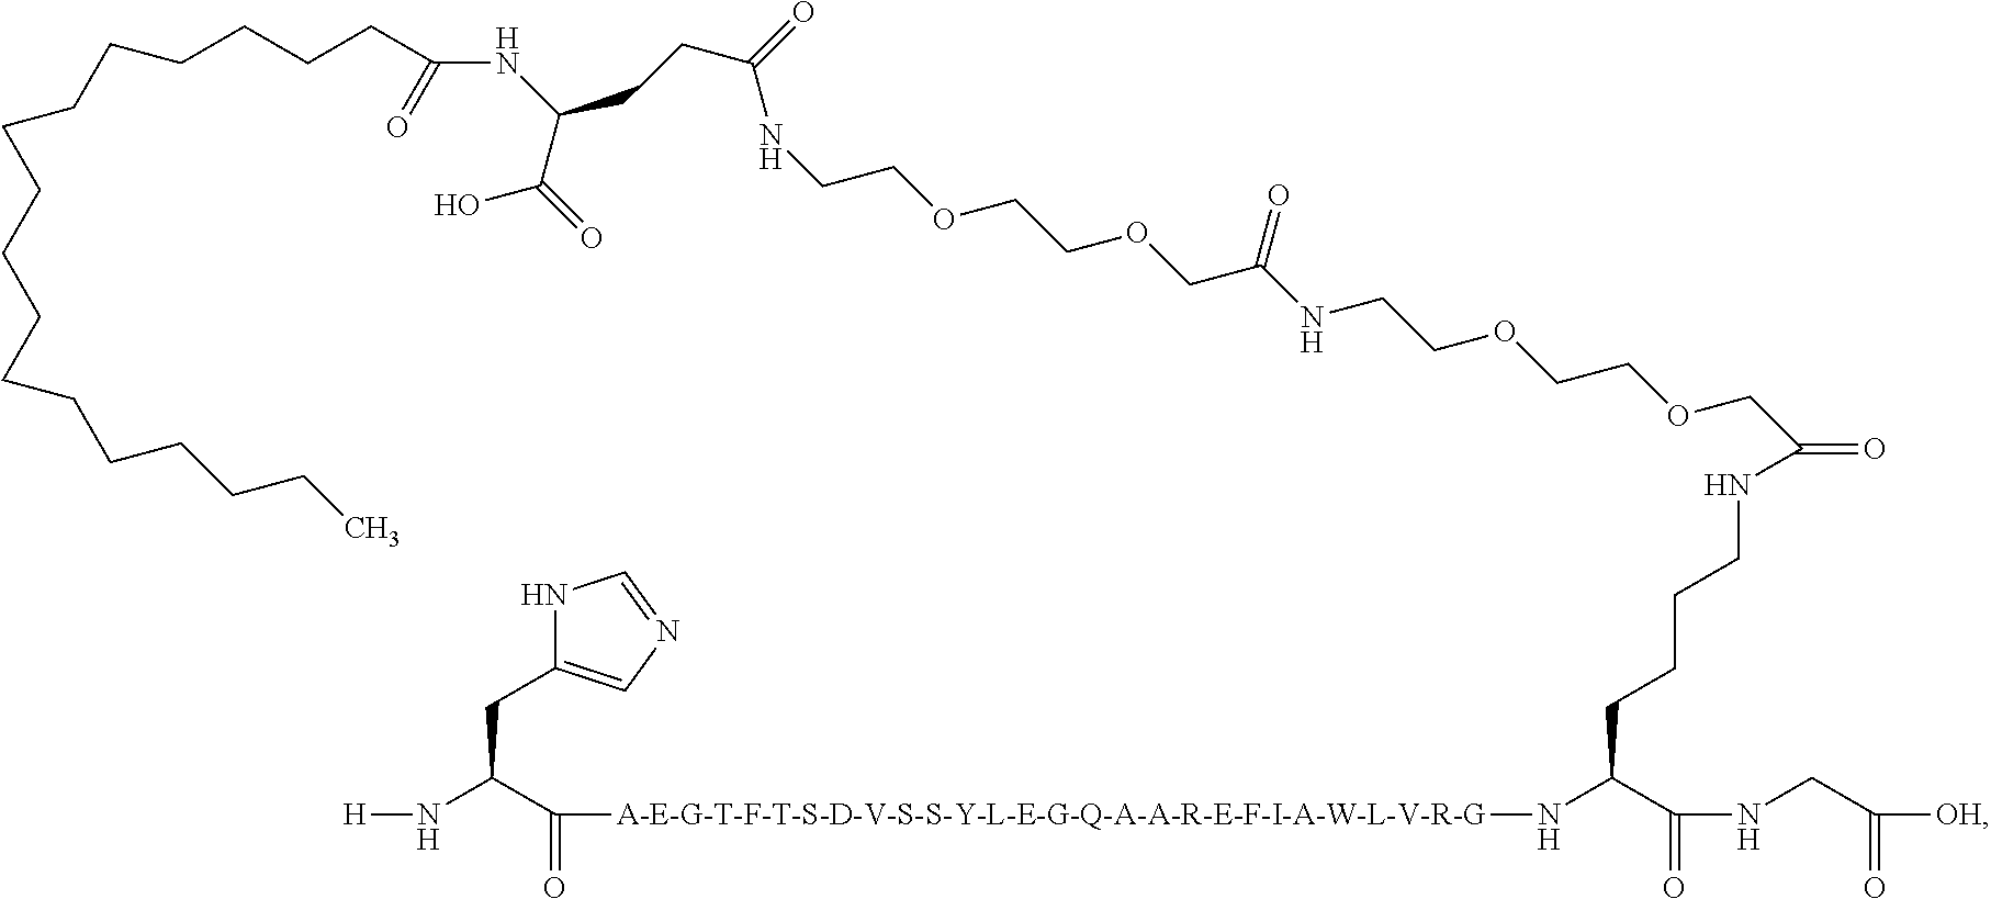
N([H])C(CC1=CN=CN1)C(=O)[A-E-G-T-F-T-S-D-V-S-S-Y-L-E-G-Q-A-A-R-E-F-I-A-W-L-V-R-G]NC(CCCCNC(COCCOCCNC(COCCOCCNC(=O)CCC(NC(=O)CCCCCCCCCCCCCCCCC)C(O)=O)=O)=O)C(NCC(=O)[OH])=O
